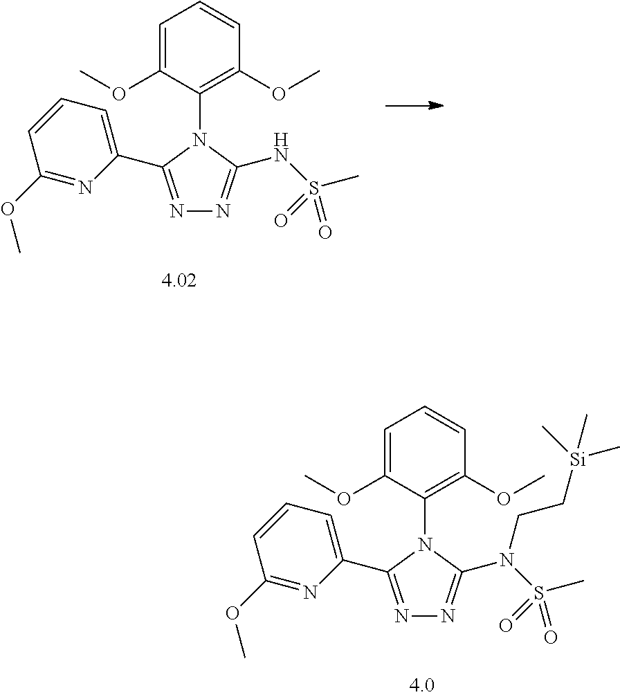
N1=C(C2=CC=CC(OC)=N2)N(C2=C(OC)C=CC=C2OC)C(N(S(C)(=O)=O)CC[Si](C)(C)C)=N1.N1=C(C2=CC=CC(OC)=N2)N(C2=C(OC)C=CC=C2OC)C(NS(C)(=O)=O)=N1
